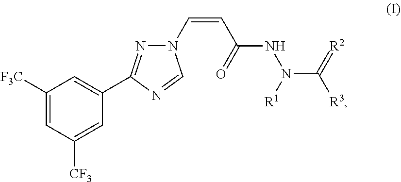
C1([F3C])=CC([CF3])=CC(C2=NN(C=CC(NN(C(=[R2])[R3])[R1])=O)C=N2)=C1
